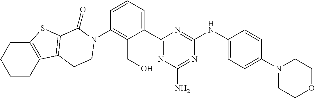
C1(N2CCC3=C(SC4=C3CCCC4)C2=O)=C(CO)C(C2=NC(N)=NC(NC3=CC=C(N4CCOCC4)C=C3)=N2)=CC=C1
